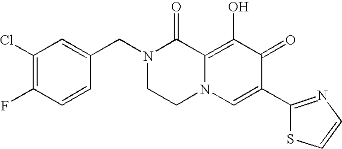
C1=C(CN2CCN3C(=C(O)C(=O)C(C4=NC=CS4)=C3)C2=O)C=CC(F)=C1Cl
